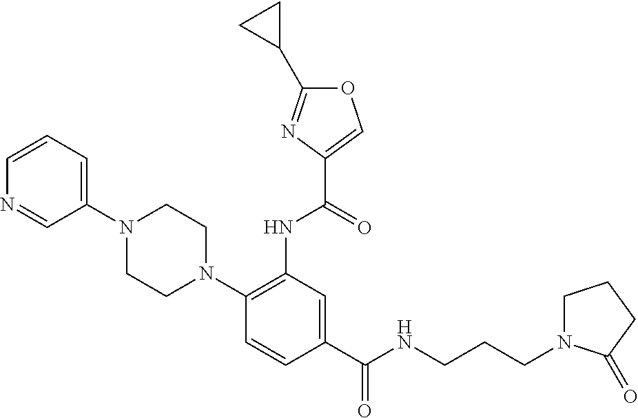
C1(C(NCCCN2CCCC2=O)=O)=CC(NC(=O)C2=COC(C3CC3)=N2)=C(N2CCN(C3=CC=CN=C3)CC2)C=C1
